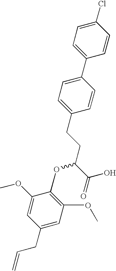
C1(Cl)=CC=C(C2=CC=C(CCC(C(O)=O)OC3=C(OC)C=C(CC=C)C=C3OC)C=C2)C=C1
